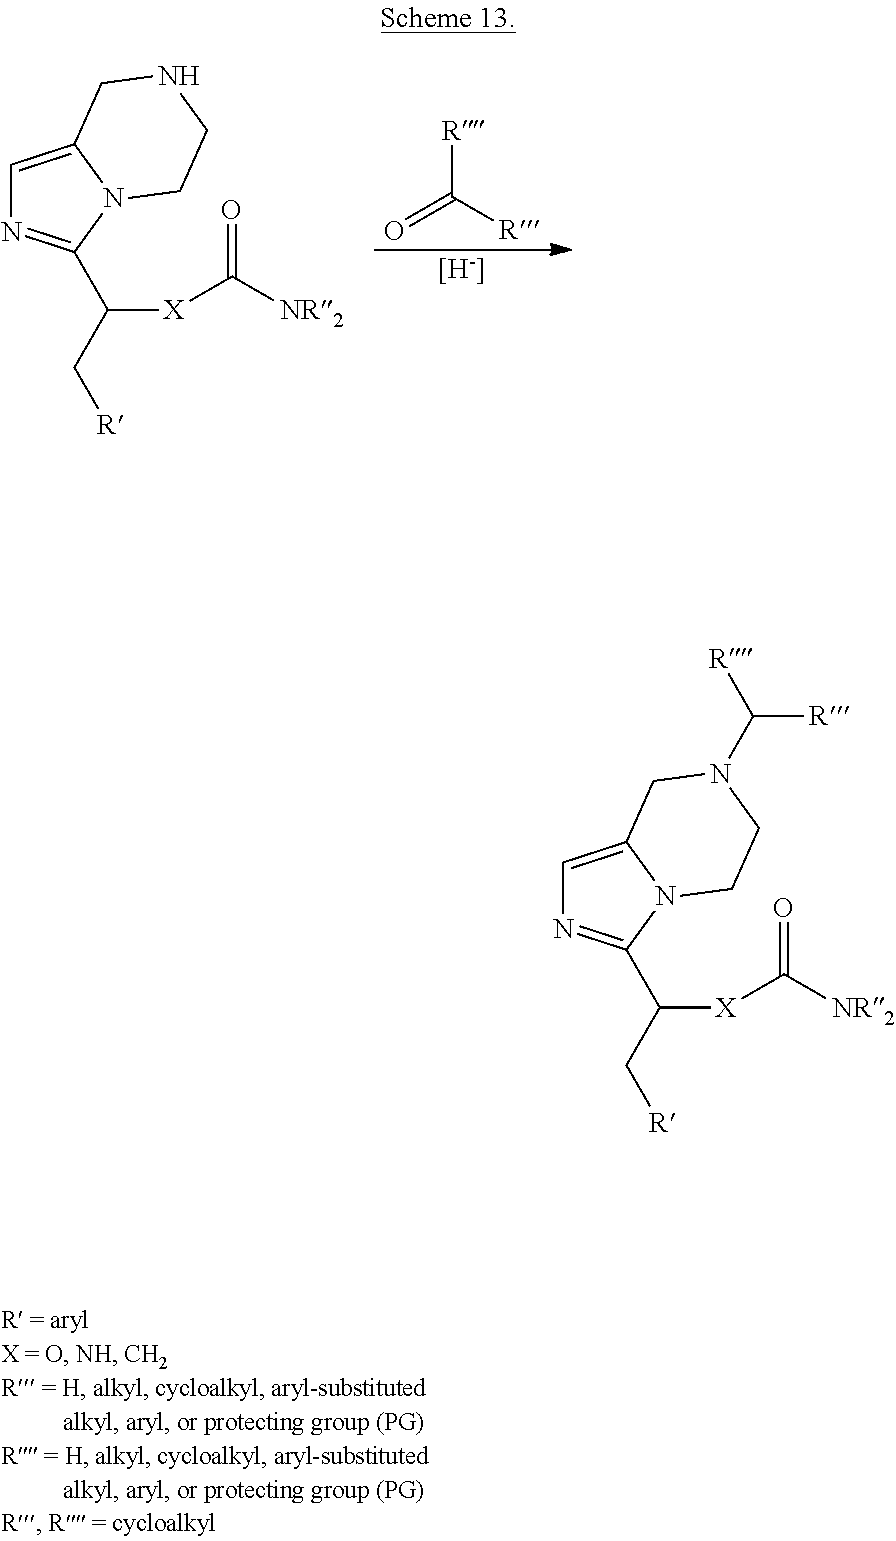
C1=C2N(C(C(C[R])[X]C([NR2])=O)=N1)CCN(C([R])[R])C2.C1=C2N(C(C(C[R])[X]C([NR2])=O)=N1)CCNC2.O=C([R])[R].[H]
